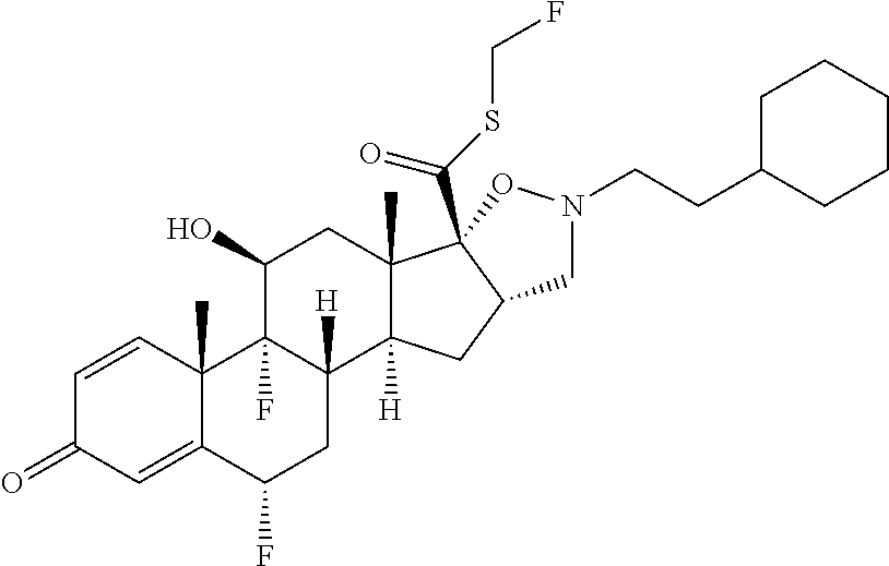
C1=CC2(C)C(=CC1=O)C(F)CC1([H])C2(F)C(O)CC2(C)C1([H])CC1C2(C(SCF)=O)ON(CCC2CCCCC2)C1
